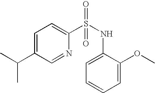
C1=C(C(C)C)C=NC(S(NC2=CC=CC=C2OC)(=O)=O)=C1
